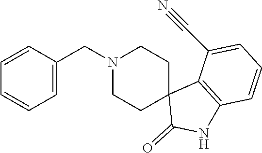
C1=CC(CN2CCC3(CC2)C(=O)NC2=C3C(C#N)=CC=C2)=CC=C1
